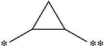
C1(*)C([**])C1
